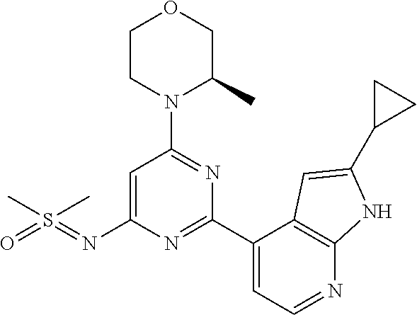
C1CN(C2=NC(C3=CC=NC4=C3C=C(C3CC3)N4)=NC(N=S(=O)(C)C)=C2)C(C)CO1
